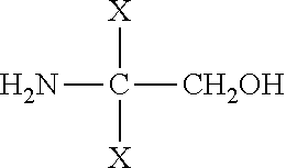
NC([X])([X])[CH2OH]
